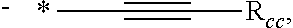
CC#C[Rcc].*.[-]
